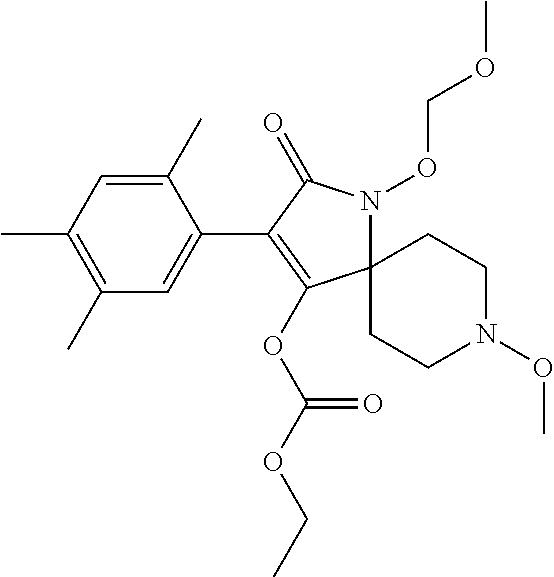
C12(N(OCOC)C(=O)C(C3=CC(C)=C(C)C=C3C)=C1OC(OCC)=O)CCN(OC)CC2
